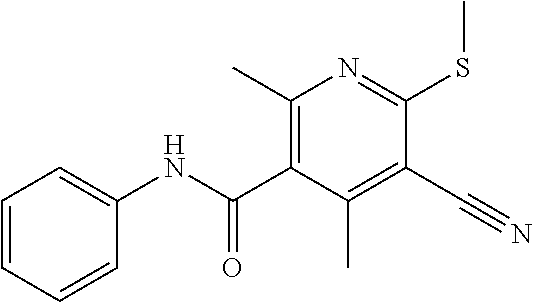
C1(NC(C2=C(C)N=C(SC)C(C#N)=C2C)=O)=CC=CC=C1
